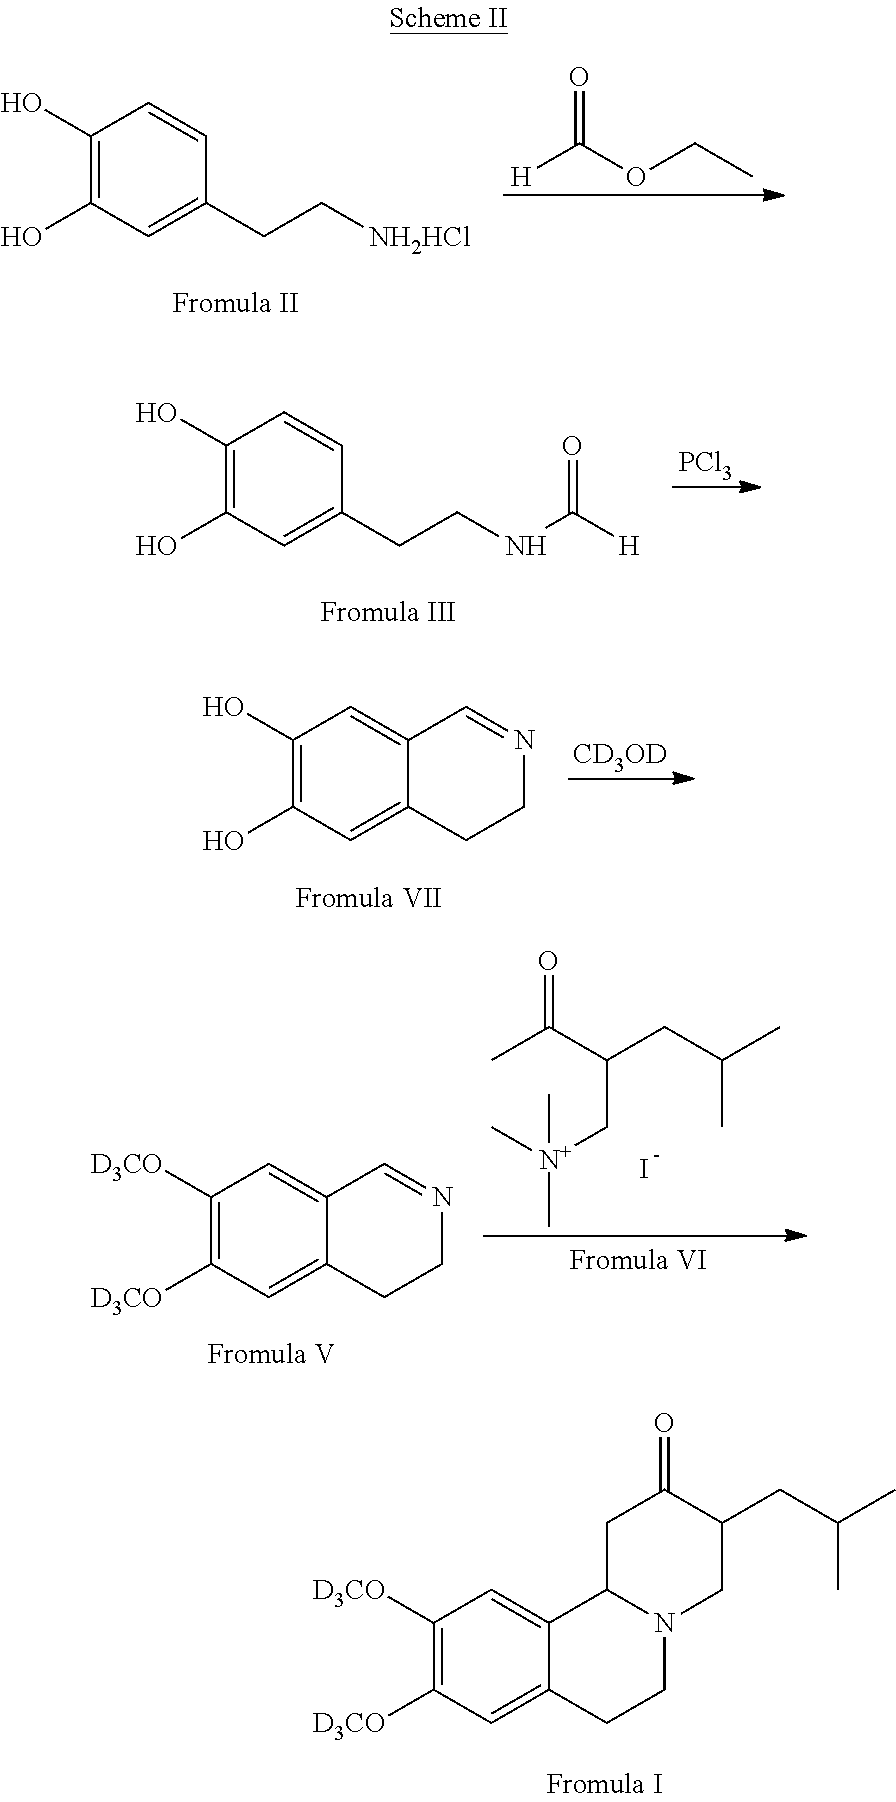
C1(O)=C(O)C=C(CC[NH2HCl])C=C1.[H]C(OCC)=O.C1(O)=C(O)C=C(CCNC([H])=O)C=C1.[PCl3].C1(O)=C(O)C=C2C(=C1)C=NCC2.[CD3OD].CC(C(CC(C)C)C[N+](C)(C)C)=O.I.C1([D3CO])=C([D3CO])C=C2C(=C1)C=NCC2.C1([D3CO])=C([D3CO])C=C2C(=C1)C1N(CC2)CC(CC(C)C)C(=O)C1
